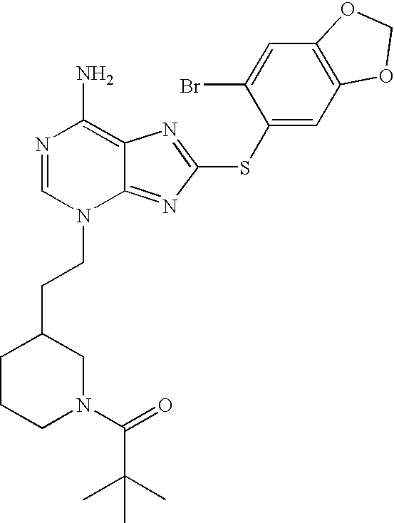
N1=CN(CCC2CCCN(C(=O)C(C)(C)C)C2)C2=NC(SC3=CC4=C(C=C3Br)OCO4)=NC2=C1N
